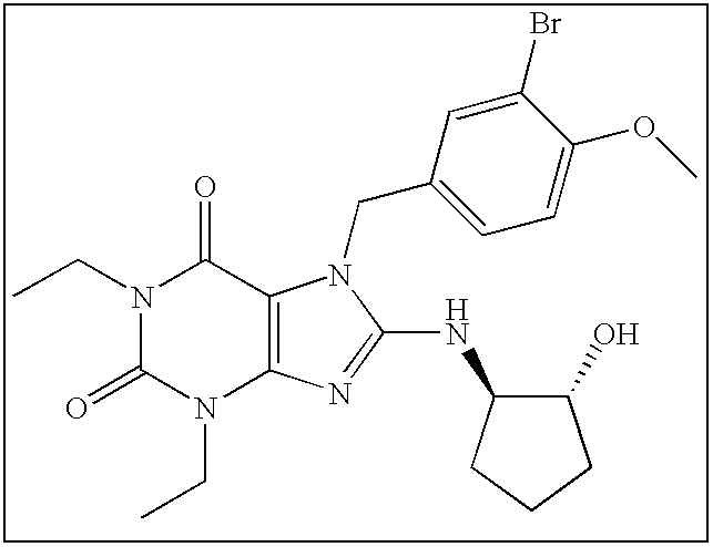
CCN1C(=O)N(CC)C2=C(C1=O)N(CC1=CC=C(OC)C(Br)=C1)C(NC1C(O)CCC1)=N2
